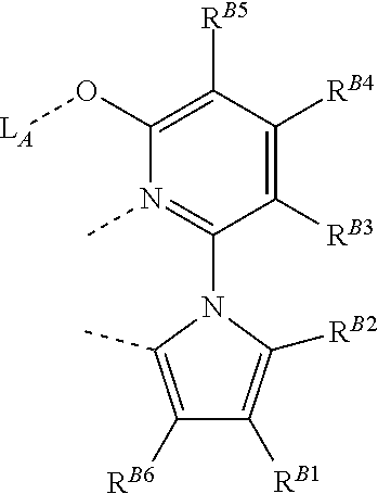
C1(O[LA])=C([RB5])C([RB4])=C([RB3])C(N2C(C)=C([RB6])C([RB1])=C2[RB2])=N1C
